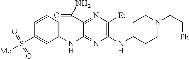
C1(NC2=NC(NC3CCN(CC[Ph])CC3)=C([Et])N=C2C(N)=O)=CC=CC(S([Me])(=O)=O)=C1
